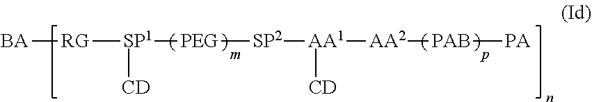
[BA][RG][SP1]([PEG][SP2][AA1]([AA2][PAB][PA])[CD])[CD]
